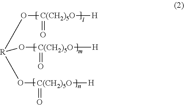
[R](O[C(CH2)5O]([H])=O)(O[C(CH2)5O]([H])=O)O[C(CH2)5O]([H])=O
